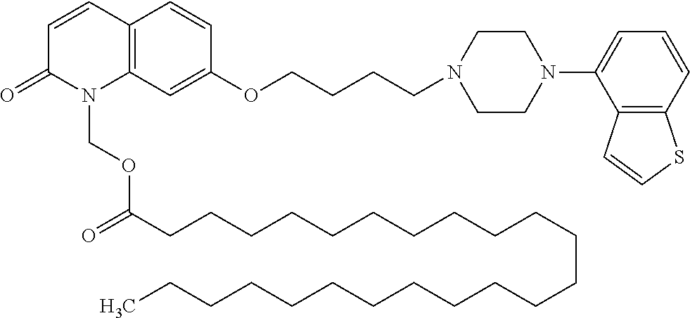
C12=C(C=C(OCCCCN3CCN(C4=CC=CC5=C4C=CS5)CC3)C=C1)N(COC(CCCCCCCCCCCCCCCCCCCCCCC)=O)C(=O)C=C2
